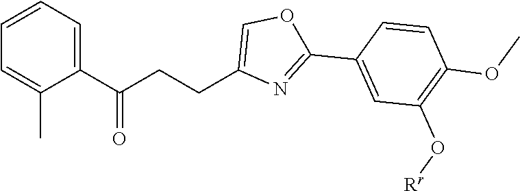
C1=CC=C(C(CCC2=COC(C3=CC(O[Rr])=C(OC)C=C3)=N2)=O)C(C)=C1
